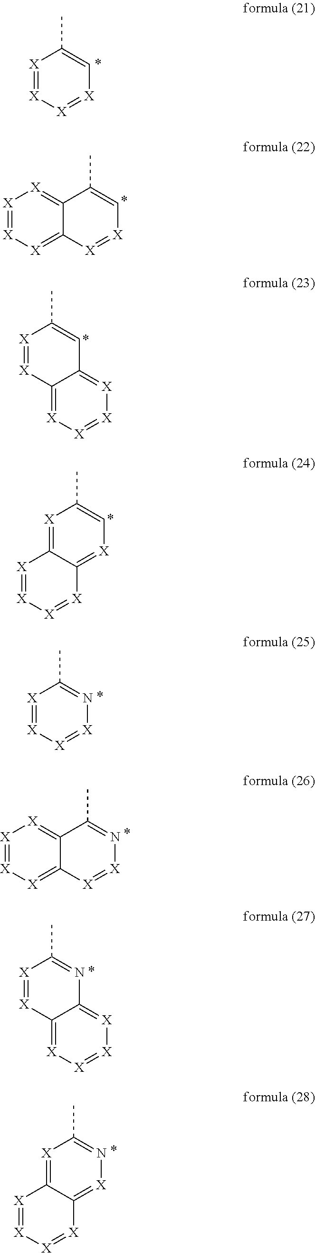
[X]1=[X][X]=[X]C=C1C.[X]1=[X][X]=C2C(=[X]1)C(C)=C[X]=[X]2.C12=[X][X]=[X][X]=C1C=C(C)[X]=[X]2.[X]1=[X][X]=[X]C2=[X]C=C(C)[X]=C12.[X]1=[X][X]=[X]N=C1C.[X]1=[X][X]=C2C(=[X]1)C(C)=N[X]=[X]2.C12=[X][X]=[X][X]=C1N=C(C)[X]=[X]2.[X]1=[X][X]=[X]C2=[X]N=C(C)[X]=C12
